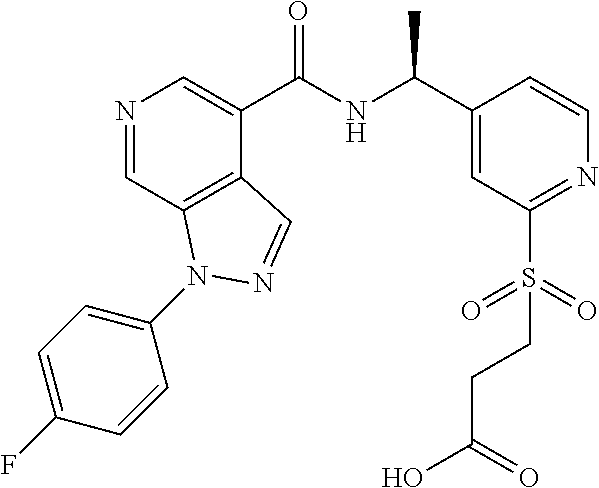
N1=CC2=C(C(C(NC(C3=CC(S(=O)(=O)CCC(O)=O)=NC=C3)C)=O)=C1)C=NN2C1=CC=C(F)C=C1
